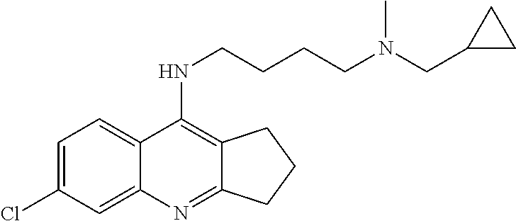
C1=C(Cl)C=C2C(=C1)C(NCCCCN(CC1CC1)C)=C1C(=N2)CCC1
